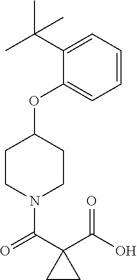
C1(OC2CCN(C(C3(C(O)=O)CC3)=O)CC2)=CC=CC=C1C(C)(C)C
